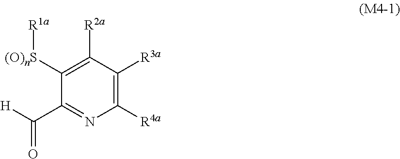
C1([R4a])=C([R3a])C([R2a])=C([(O)nS][R1a])C(C([H])=O)=N1
